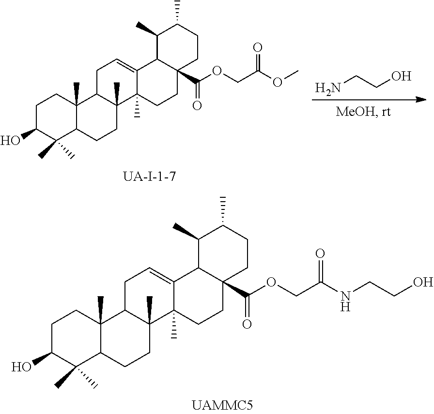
C1C(O)C(C)(C)C2C(C)(C1)C1C(C)(CC2)C2(C)C(=CC1)C1C(C(=O)OCC(=O)NCCO)(CC2)CCC(C)C1C.C1C(O)C(C)(C)C2C(C)(C1)C1C(C)(CC2)C2(C)C(=CC1)C1C(C(=O)OCC(=O)OC)(CC2)CCC(C)C1C.[UA-I-1-7].NCCO
